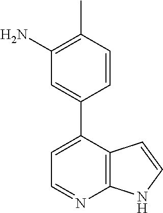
C1=CC(C)=C(N)C=C1C1=CC=NC2=C1C=CN2
